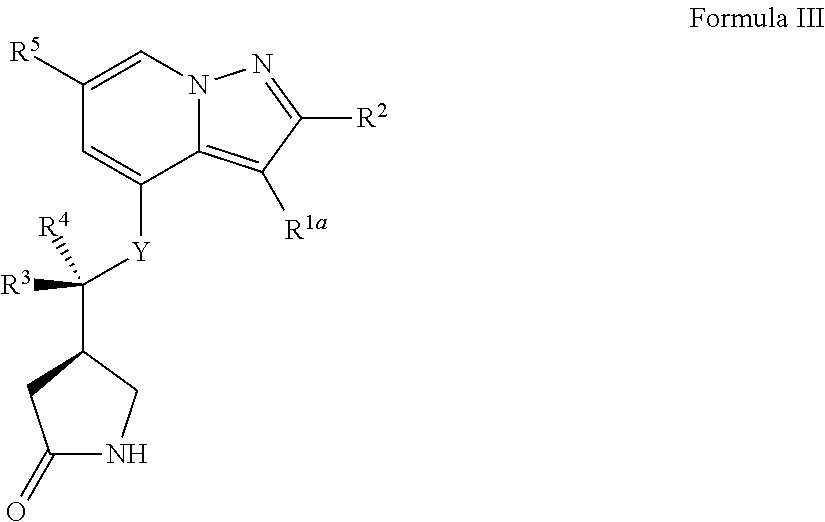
C1([R5])=CN2C(=C([R1a])C([R2])=N2)C([Y]C([R3])([R4])C2CNC(=O)C2)=C1
